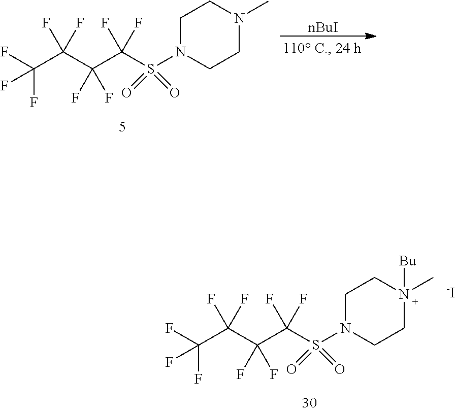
[nBuI].C(C(C(C(S(N1CCN(C)CC1)(=O)=O)(F)F)(F)F)(F)F)(F)(F)F.C(C(C(C(S(N1CCN(C)([Bu])CC1)(=O)=O)(F)F)(F)F)(F)F)(F)(F)F.[-I]
